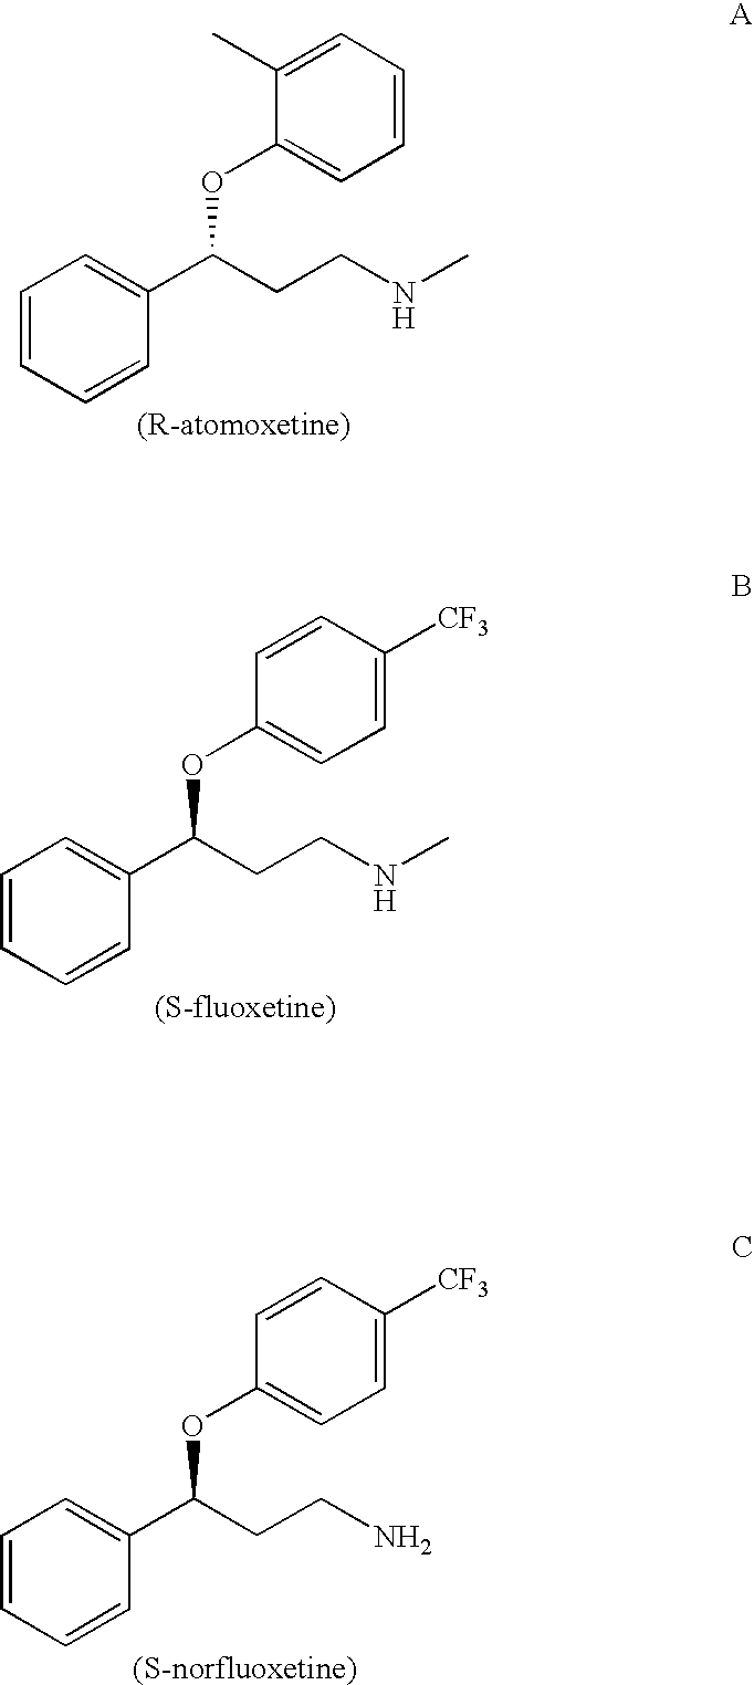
C1=CC=CC(C(CCNC)OC2=CC=CC=C2C)=C1.C1=CC=CC(C(CCN)OC2=CC=C([CF3])C=C2)=C1.C1=CC=CC(C(CCNC)OC2=CC=C([CF3])C=C2)=C1
